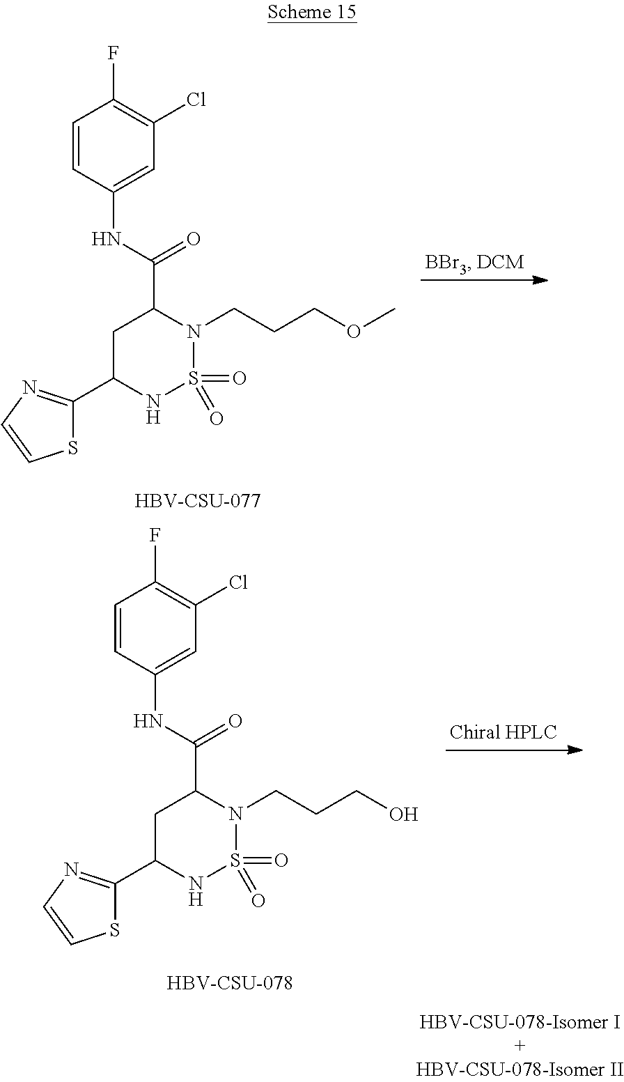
S1C(C2NS(=O)(=O)N(CCCOC)C(C(NC3=CC(Cl)=C(F)C=C3)=O)C2)=NC=C1.[HBV-CSU-077].S1C(C2NS(=O)(=O)N(CCCO)C(C(NC3=CC(Cl)=C(F)C=C3)=O)C2)=NC=C1.[HBV-CSU-078]
